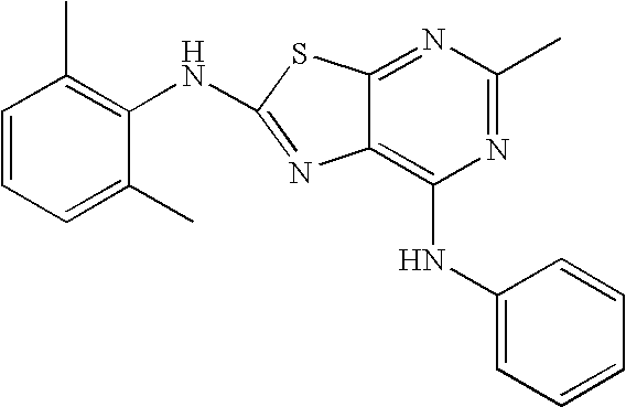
N1=C(C)N=C2C(=C1NC1=CC=CC=C1)N=C(NC1=C(C)C=CC=C1C)S2
